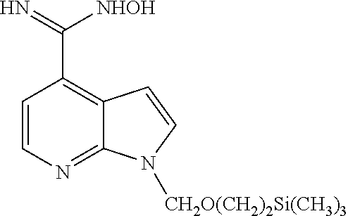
C1=CN=C2C(=C1C(=N)[NHOH])C=CN2[CH2O(CH2)2Si(CH3)3]
